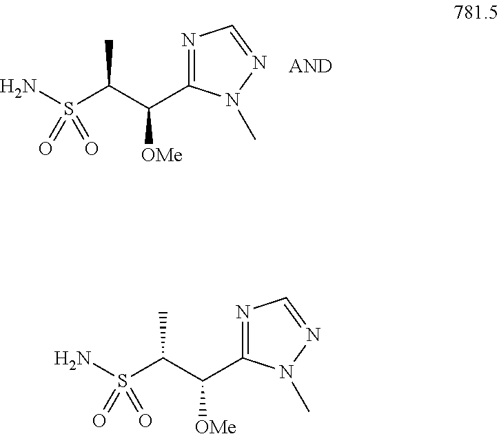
NS(C(C([OMe])C1=NC=NN1C)C)(=O)=O.NS(C(C([OMe])C1=NC=NN1C)C)(=O)=O
